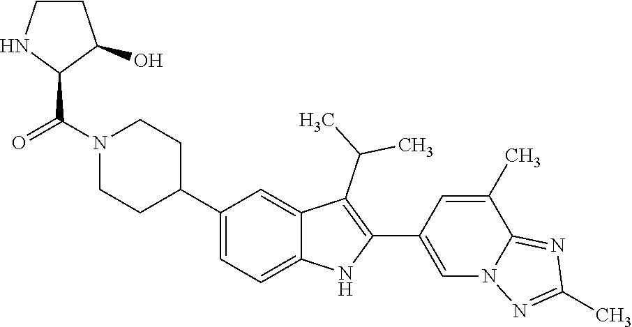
N1(C(C2C(O)CCN2)=O)CCC(C2=CC=C3C(=C2)C(C(C)C)=C(C2=CN4C(=NC(C)=N4)C(C)=C2)N3)CC1
